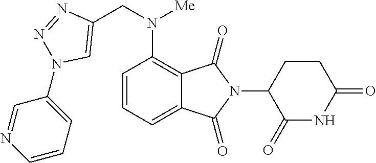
C12=CC=CC(N(CC3=CN(C4=CC=CN=C4)N=N3)[Me])=C1C(=O)N(C1C(=O)NC(=O)CC1)C2=O
